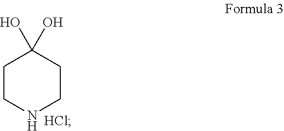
C1CNCCC1(O)O.[HCl]
